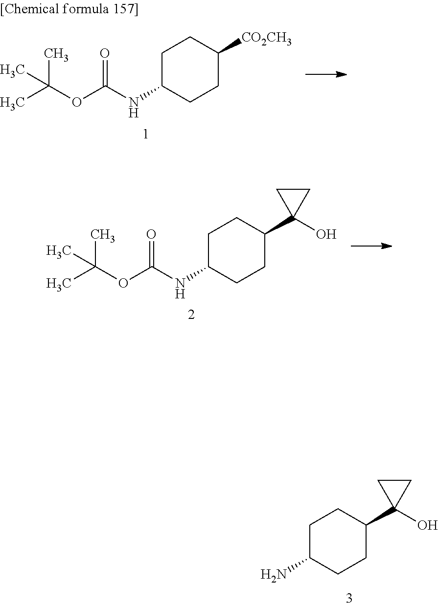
C1CC([CO2CH3])CCC1NC(OC(C)(C)C)=O.C1CC(C2(O)CC2)CCC1NC(OC(C)(C)C)=O.NC1CCC(C2(O)CC2)CC1
